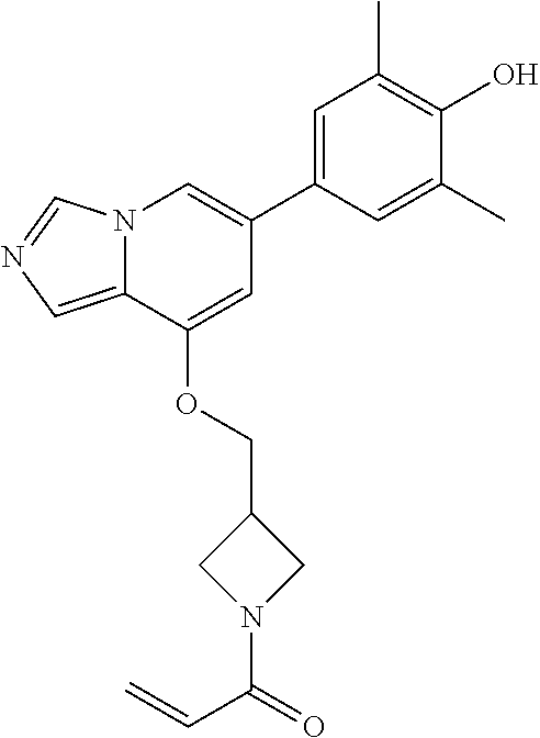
C1=C(C2=CN3C(=CN=C3)C(OCC3CN(C(=O)C=C)C3)=C2)C=C(C)C(O)=C1C
